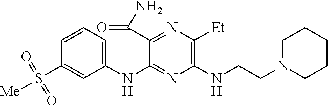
C1(NC2=NC(NCCN3CCCCC3)=C([Et])N=C2C(N)=O)=CC=CC(S([Me])(=O)=O)=C1
